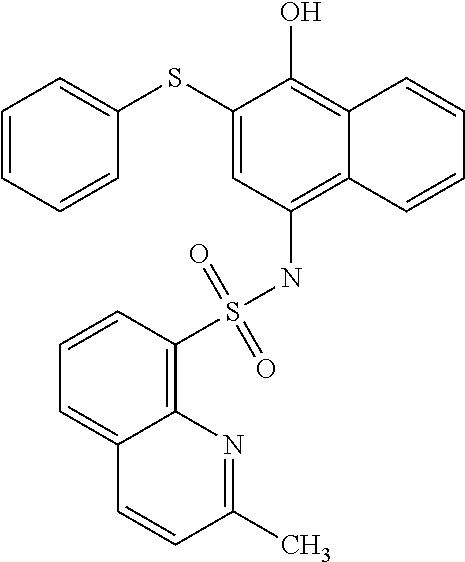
C1=CC=CC(SC2=CC(NS(C3=C4C(=CC=C3)C=CC(C)=N4)(=O)=O)=C3C(=C2O)C=CC=C3)=C1
